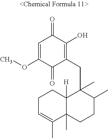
COC1=CC(=O)C(O)=C(CC2(C)C3([H])C(C)(CCC2C)C(C)=CCC3)C1=O
